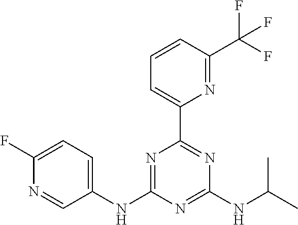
C1(NC2=NC(C3=CC=CC(C(F)(F)F)=N3)=NC(NC(C)C)=N2)=CC=C(F)N=C1
